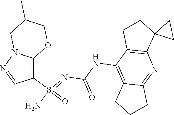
C(NC1=C2C(=NC3=C1CCC31CC1)CCC2)(N=S(N)(=O)C1=C2N(N=C1)CC(C)CO2)=O
